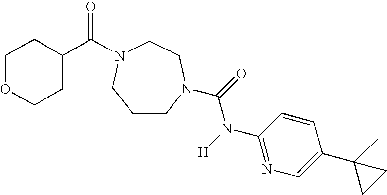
O=C(N([H])C1=NC=C(C2(C)CC2)C=C1)N1CCCN(C(C2CCOCC2)=O)CC1
